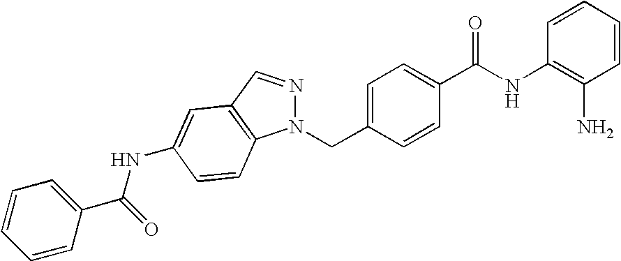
C1=CC=CC(N)=C1NC(=O)C1=CC=C(CN2N=CC3=C2C=CC(NC(C2=CC=CC=C2)=O)=C3)C=C1
